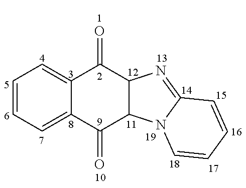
C1=CC=C2C(=C1)C(=O)C1C(C2=O)N2C(=N1)C=CC=C2
